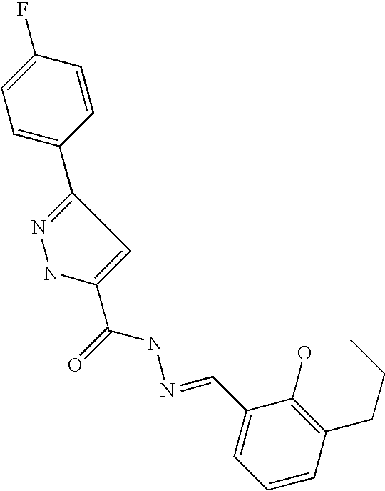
C1=C(F)C=CC(C2=NNC(C(=O)NN=CC3=CC=CC(CCC)=C3O)=C2)=C1
